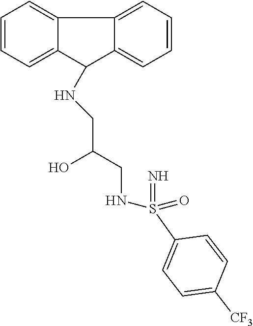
C1(NCC(O)CNS(=N)(=O)C2=CC=C([CF3])C=C2)C2=CC=CC=C2C2=CC=CC=C12
